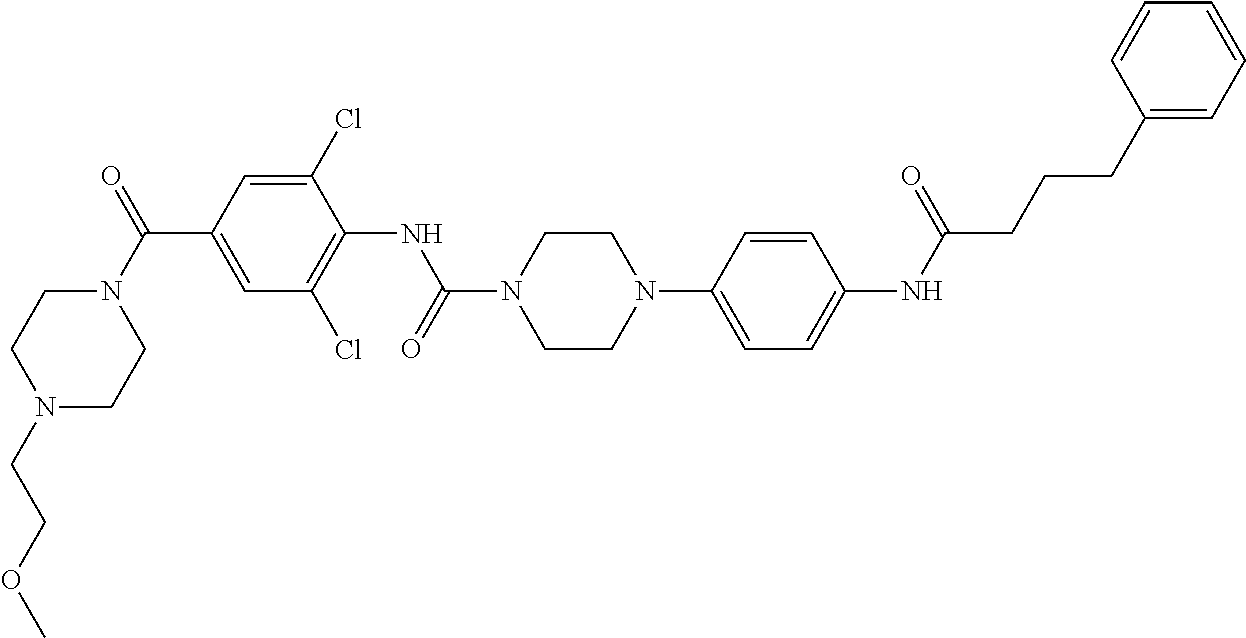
N1(C(=O)C2=CC(Cl)=C(NC(N3CCN(C4=CC=C(NC(CCCC5=CC=CC=C5)=O)C=C4)CC3)=O)C(Cl)=C2)CCN(CCOC)CC1
